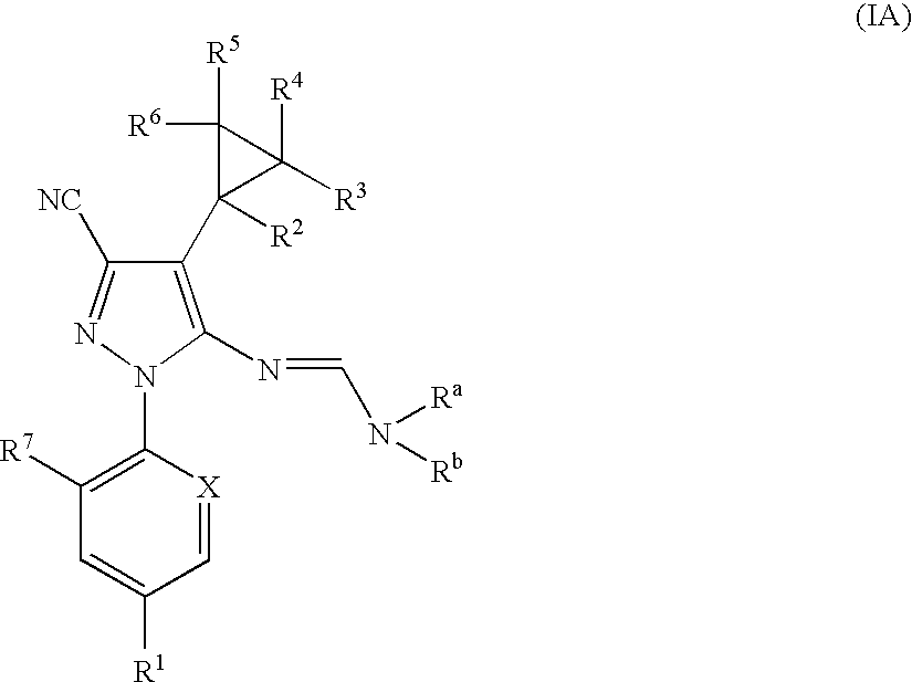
C1([R7])=C(N2C(N=CN([Ra])[Rb])=C(C3([R2])C([R4])([R3])C3([R5])[R6])C([NC])=N2)[X]=CC([R1])=C1
